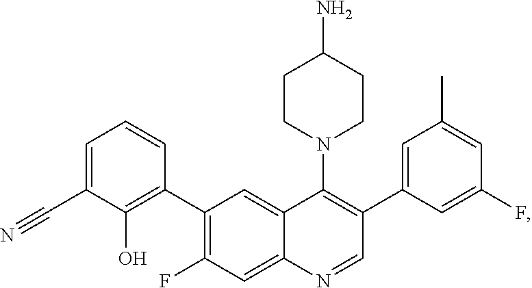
C1=C(C#N)C(O)=C(C2=C(F)C=C3C(=C2)C(N2CCC(N)CC2)=C(C2=CC(C)=CC(F)=C2)C=N3)C=C1
